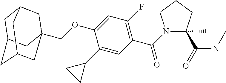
C1C2CC3CC(COC4=CC(F)=C(C(N5C(C)(C(=O)NC)CCC5)=O)C=C4C4CC4)(CC1C3)C2
